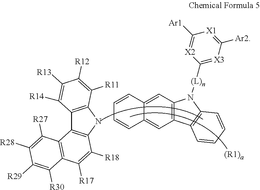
C12=C(NC3=C1C1=C(C([R17])=C3[R18])C([R30])=C([R29])C([R28])=C1[R27])C([R11])=C([R12])C([R13])=C2[R14].C12=C(C3=C(N1[(L)n]C1=[X3]C([Ar2])=[X1]C([Ar1])=[X2]1)C=CC=C3)C=C1C(=C2)C=CC=C1.[(R1)a]
